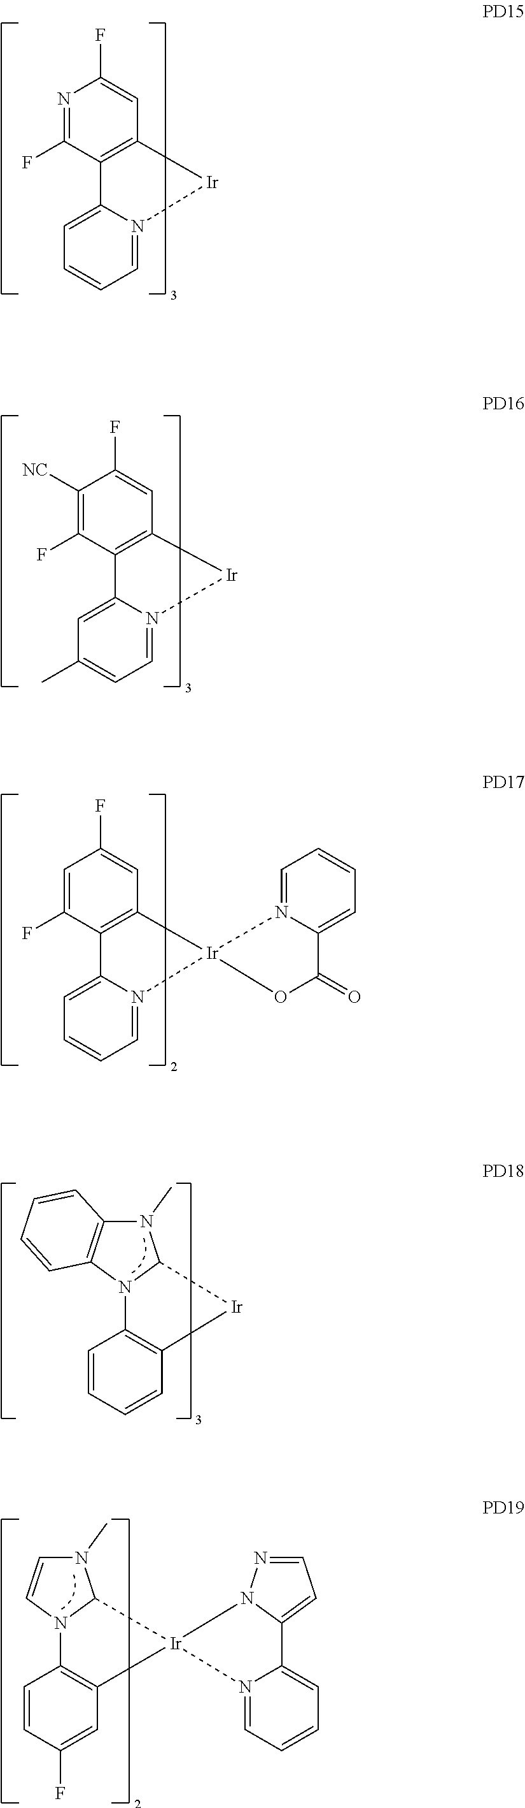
N1=C(F)C2=C(C=C1F)[Ir]N1=CC=CC=C21.C1([NC])=C(F)C2=C(C=C1F)[Ir]N1=CC=C(C)C=C21.C1=C(F)C2=C(C=C1F)[Ir]1(N3=CC=CC=C23)N2=CC=CC=C2C(=O)O1.N12C3=C(C=CC=C3)[Ir]C1N(C)C1=C2C=CC=C1.N12C3=C(C=C(F)C=C3)[Ir]3(C1N(C)C=C2)N1=CC=CC=C1C1=CC=NN13
